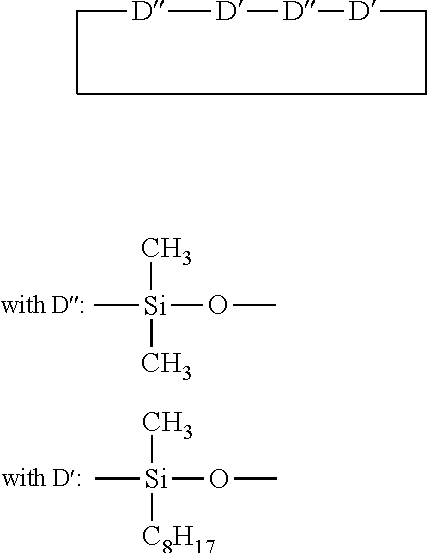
[D]([D][D][D]C)C.C[Si](C)(OC)C.C[Si](C)(OC)[C8H17]
